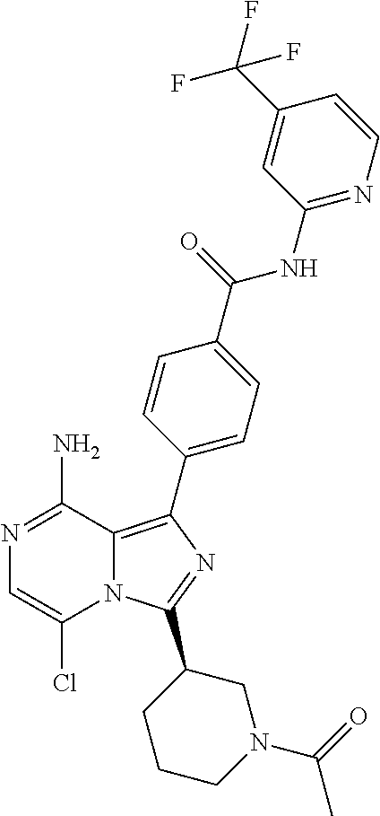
N12C(=C(C3=CC=C(C(=O)NC4=NC=CC(C(F)(F)F)=C4)C=C3)N=C1C1CCCN(C(=O)C)C1)C(N)=NC=C2Cl
